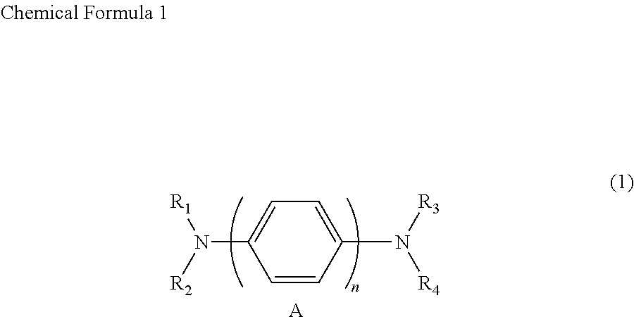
C1=CC(N([R3])[R4])=CC=C1N([R2])[R1].[A]
